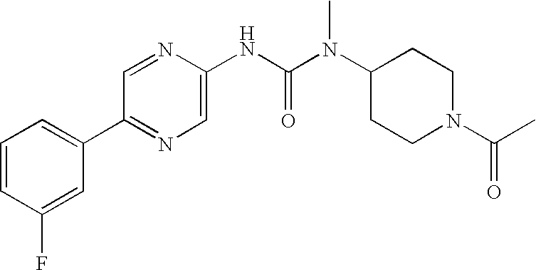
C1=CC(F)=CC(C2=NC=C(NC(N(C3CCN(C(C)=O)CC3)C)=O)N=C2)=C1
